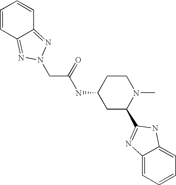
C1=CC2=NN(CC(NC3CC(C4=NC5=CC=CC=C5N4)N(C)CC3)=O)N=C2C=C1
